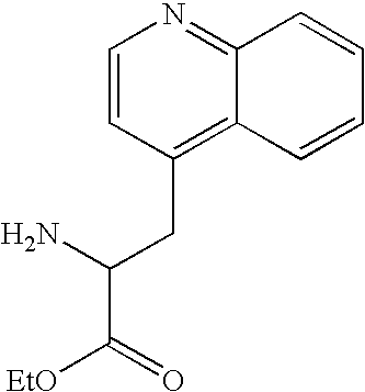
NC(CC1=C2C(=NC=C1)C=CC=C2)C(=O)[EtO]
